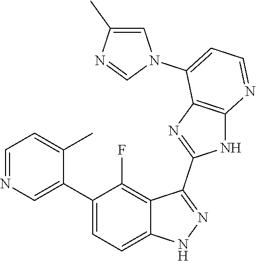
C1=NC=C(C2=CC=C3C(=C2F)C(C2=NC4=C(N2)N=CC=C4N2C=C(C)N=C2)=NN3)C(C)=C1
